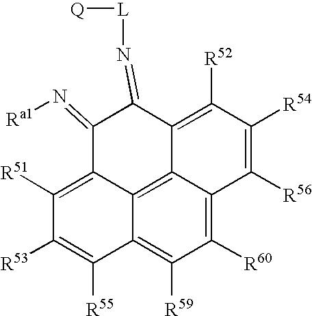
C1(=N[Ra1])C2=C([R51])C([R53])=C([R55])C3=C([R59])C([R60])=C4C(=C23)C(=C([R52])C([R54])=C4[R56])C1=N[L][Q]
